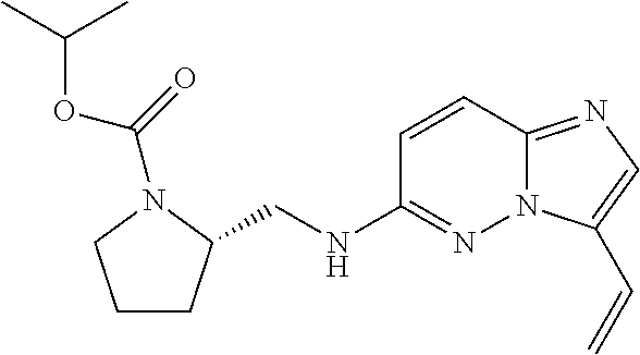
C1CC(CNC2=NN3C(=NC=C3C=C)C=C2)N(C(=O)OC(C)C)C1
